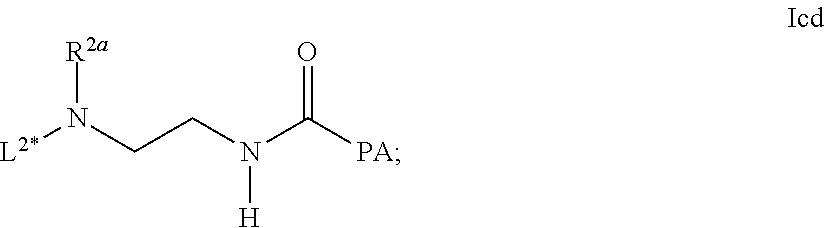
[L2*]N(CCN(C([PA])=O)[H])[R2a]
